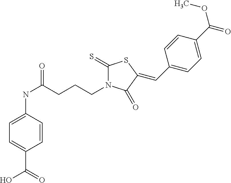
C1=CC(NC(=O)CCCN2C(=S)SC(=CC3=CC=C(C(OC)=O)C=C3)C2=O)=CC=C1C(=O)O
